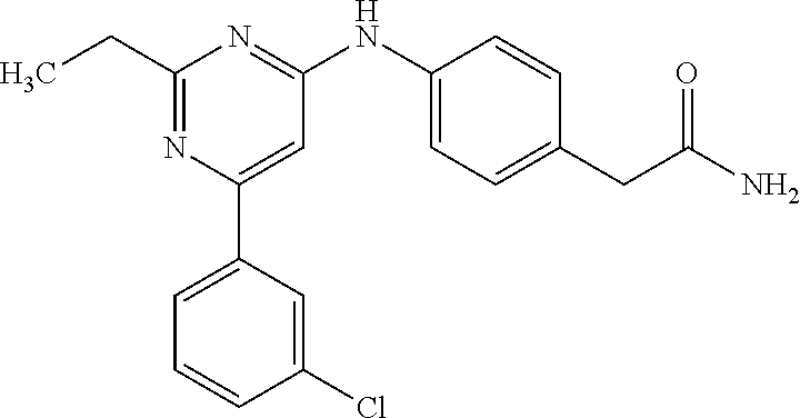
C1=C(C2=CC=CC(Cl)=C2)N=C(CC)N=C1NC1=CC=C(CC(N)=O)C=C1
